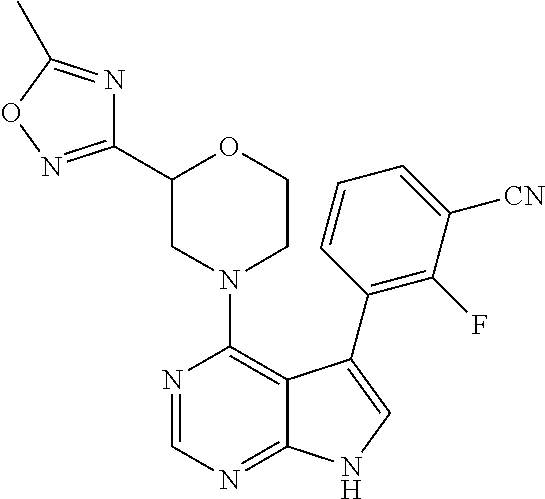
N1(C2=C3C(=NC=N2)NC=C3C2=C(F)C([CN])=CC=C2)CCOC(C2=NOC(C)=N2)C1
